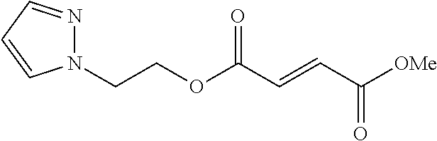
C(COC(C=CC([OMe])=O)=O)N1N=CC=C1
